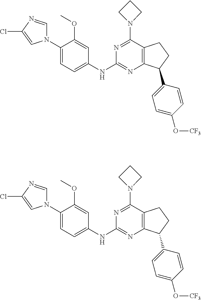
C1(N2C=NC(Cl)=C2)=CC=C(NC2=NC3=C(C(N4CCC4)=N2)CCC3C2=CC=C(O[CF3])C=C2)C=C1OC.C1(N2C=NC(Cl)=C2)=CC=C(NC2=NC3=C(C(N4CCC4)=N2)CCC3C2=CC=C(O[CF3])C=C2)C=C1OC
